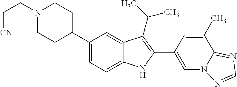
C1(C2CCN(CC[CN])CC2)=CC=C2C(=C1)C(C(C)C)=C(C1=CN3C(=NC=N3)C(C)=C1)N2
